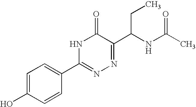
C1=C(O)C=CC(C2=NN=C(C(NC(C)=O)CC)C(=O)N2)=C1
